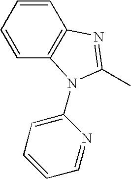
C1=CC=CC2=C1N(C1=CC=CC=N1)C(C)=N2
